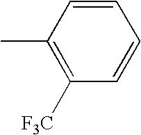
C1=CC(C)=C([F3C])C=C1
